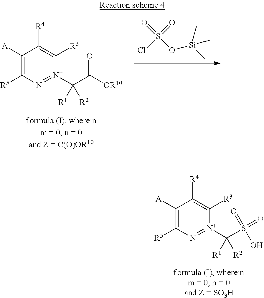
C1([A])=C([R5])N=[N+](C(C([OR10])=O)([R2])[R1])C([R3])=C1[R4].O=S(O[Si](C)(C)C)(=O)Cl.C1([A])=C([R5])N=[N+](C(S(=O)(=O)O)([R2])[R1])C([R3])=C1[R4]
